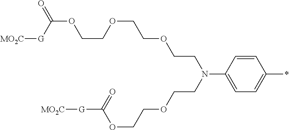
C1=CC(N(CCOCCOC([G][MO2C])=O)CCOCCOCCOC(=O)[G][MO2C])=CC=C1*
